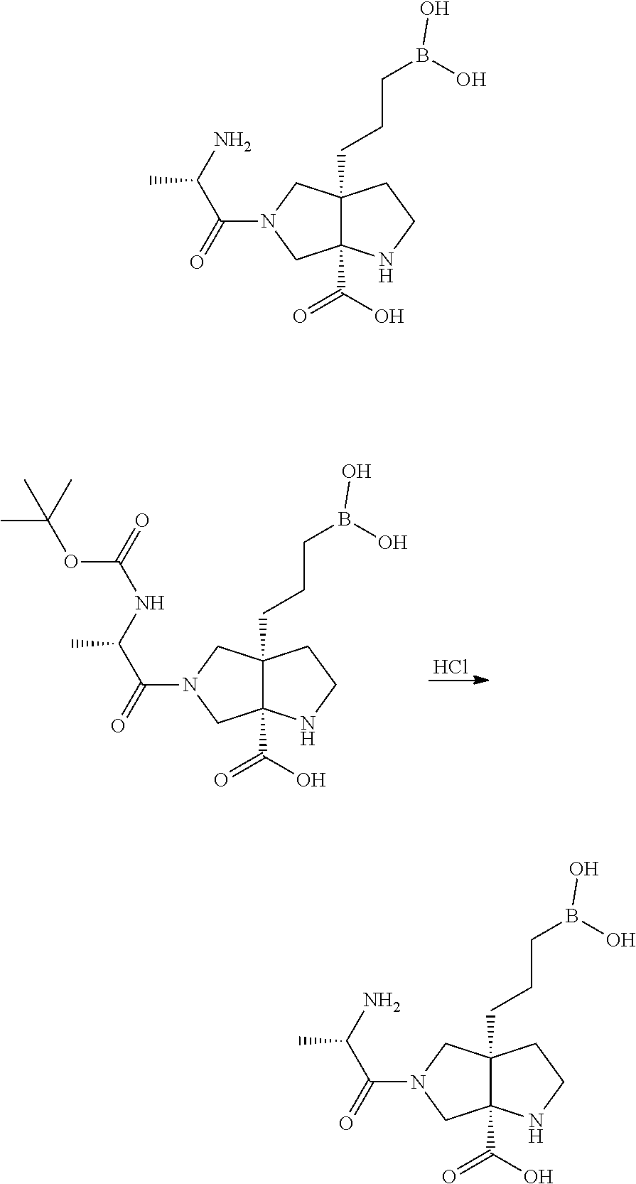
Cl.C(N1CC2(C(O)=O)C(CCCB(O)O)(C1)CCN2)(=O)C(NC(=O)OC(C)(C)C)C.C(N1CC2(C(O)=O)C(CCCB(O)O)(C1)CCN2)(=O)C(N)C.C(N1CC2(C(O)=O)C(CCCB(O)O)(C1)CCN2)(=O)C(N)C
